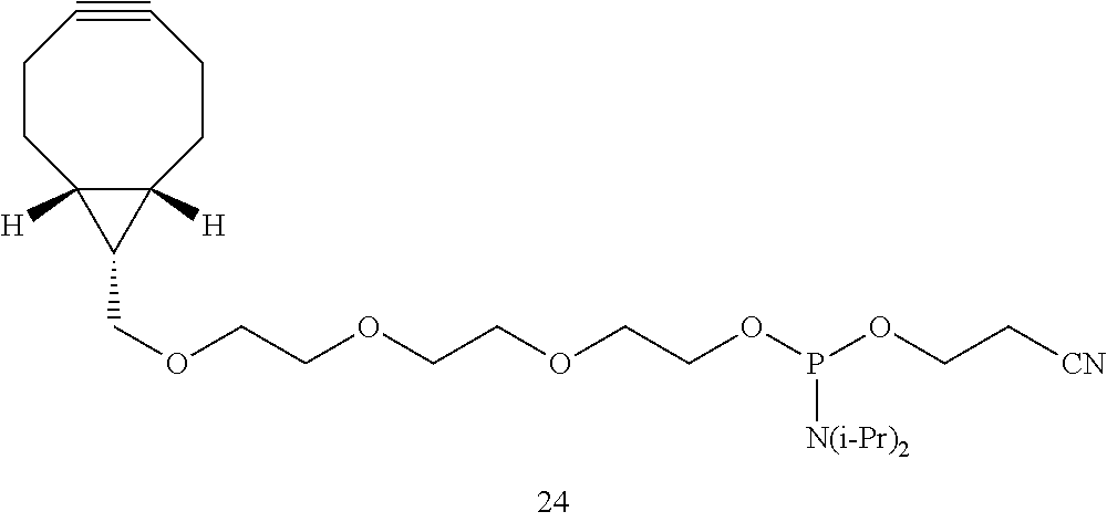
C12([H])C([H])(C1COCCOCCOCCOP(OCC[CN])[N(i-Pr)2])CCC#CCC2
